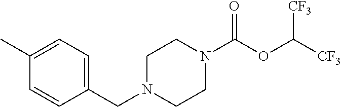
C1N(CC2=CC=C(C)C=C2)CCN(C(OC([CF3])[CF3])=O)C1
